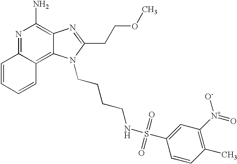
N1=C2C(=C3C(=C1N)N=C(CCOC)N3CCCCNS(=O)(=O)C1=CC([N+](=O)[O-])=C(C)C=C1)C=CC=C2
